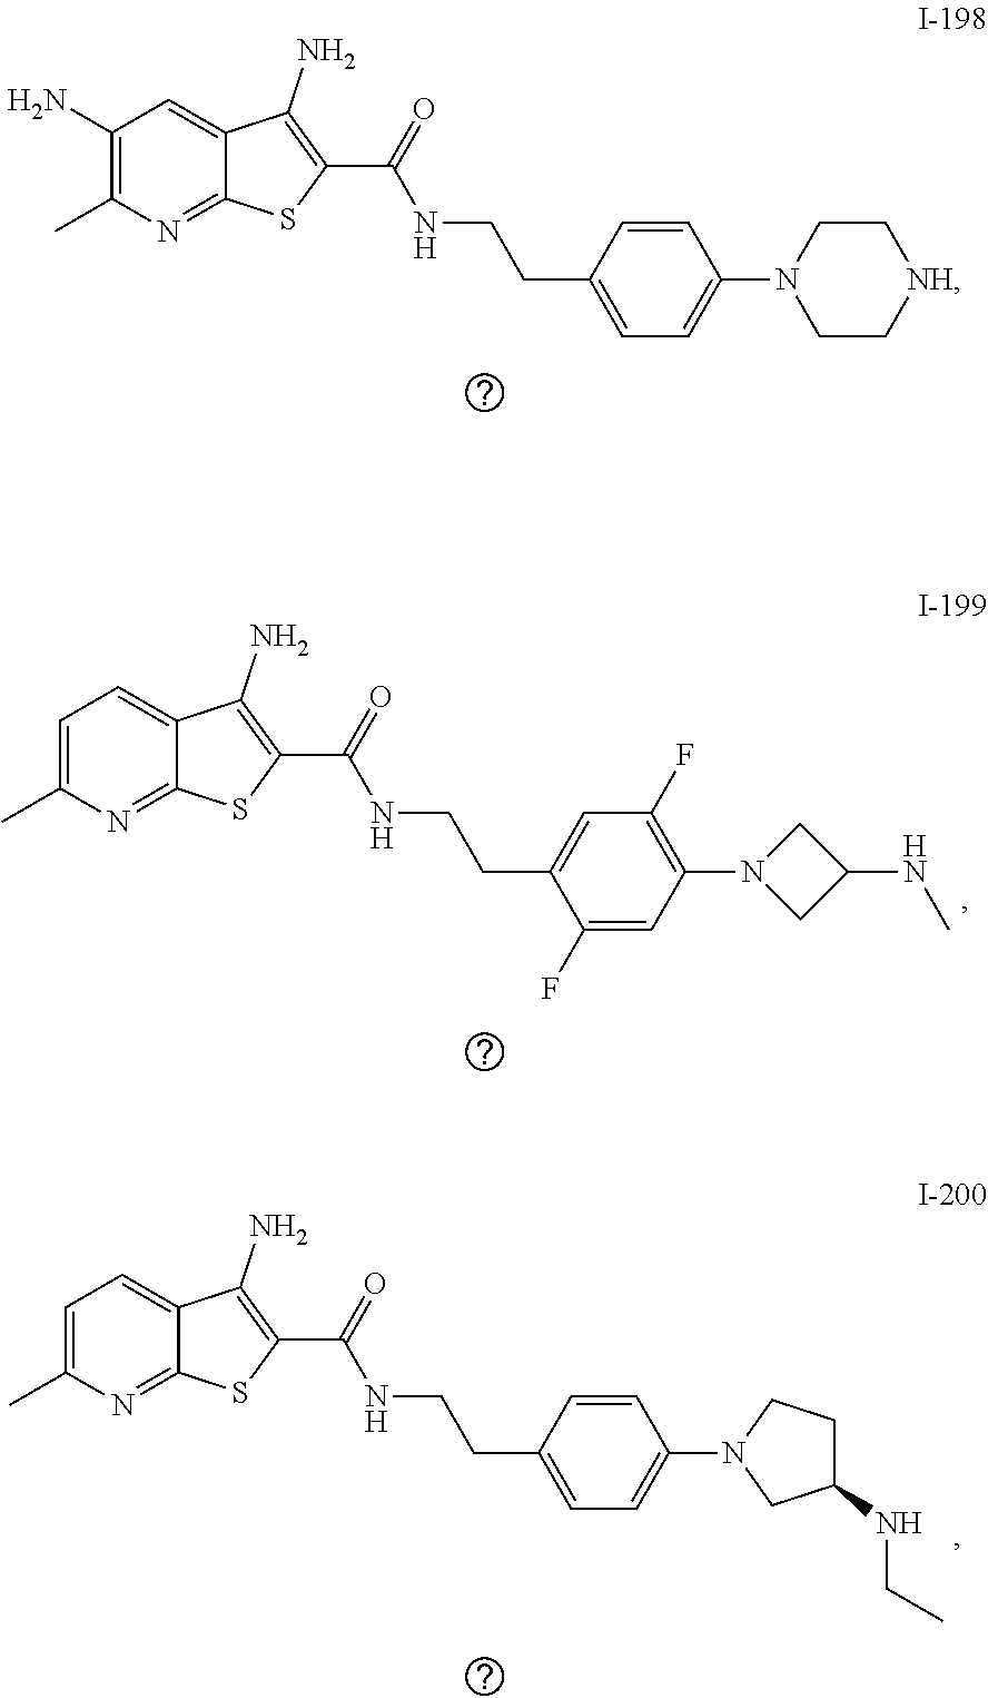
N1=C2C(=CC(N)=C1C)C(N)=C(C(=O)NCCC1=CC=C(N3CC[NH]CC3)C=C1)S2.N1=C2C(=CC=C1C)C(N)=C(C(=O)NCCC1=CC(F)=C(N3CC(NC)C3)C=C1F)S2.N1=C2C(=CC=C1C)C(N)=C(C(=O)NCCC1=CC=C(N3CC(NCC)CC3)C=C1)S2
